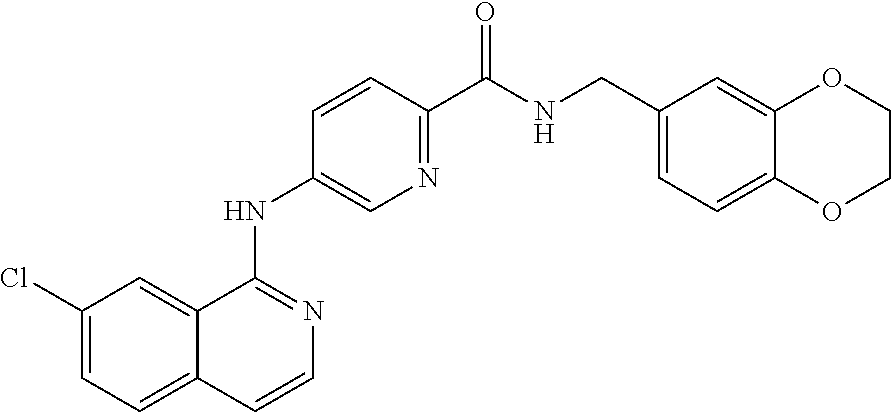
C12=CC=C(Cl)C=C1C(NC1=CN=C(C(NCC3=CC=C4C(=C3)OCCO4)=O)C=C1)=NC=C2
